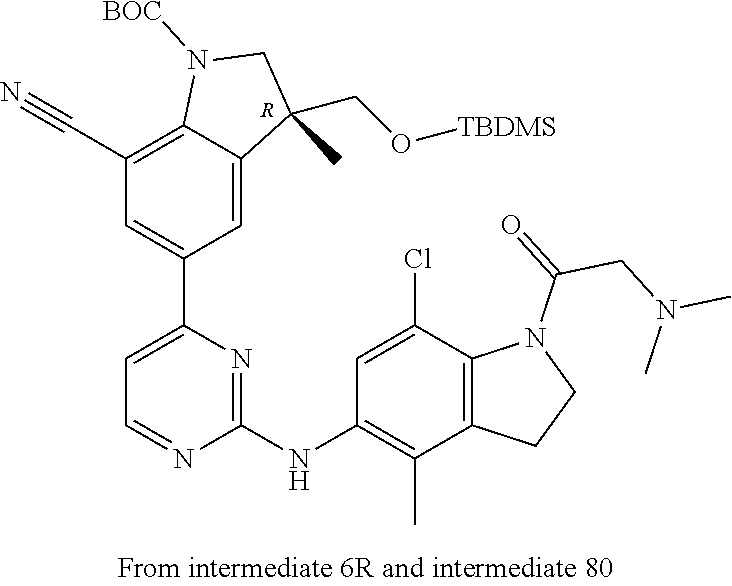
C1(C#N)=C2C(=CC(C3=CC=NC(NC4=C(C)C5=C(C(Cl)=C4)N(C(=O)CN(C)C)CC5)=N3)=C1)C(CO[TBDMS])(C)CN2[BOC].[R]
